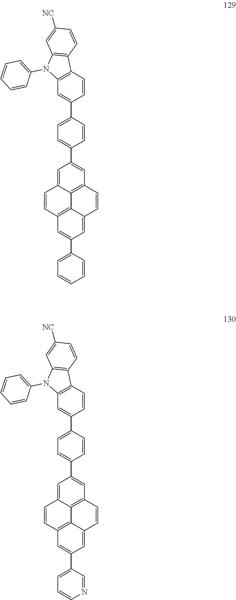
C12=C3C=C(C4=CC=CC=C4)C=C1C=CC1=C2C(=CC(C2=CC=C(C4=CC5=C(C=C4)C4=C(N5C5=CC=CC=C5)C=C([NC])C=C4)C=C2)=C1)C=C3.C12=C3C=C(C4=CC=CN=C4)C=C1C=CC1=C2C(=CC(C2=CC=C(C4=CC5=C(C=C4)C4=C(N5C5=CC=CC=C5)C=C([NC])C=C4)C=C2)=C1)C=C3
